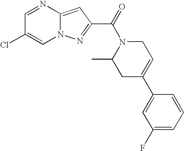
C1=NC2=CC(C(=O)N3C(C)CC(C4=CC(F)=CC=C4)=CC3)=NN2C=C1Cl
